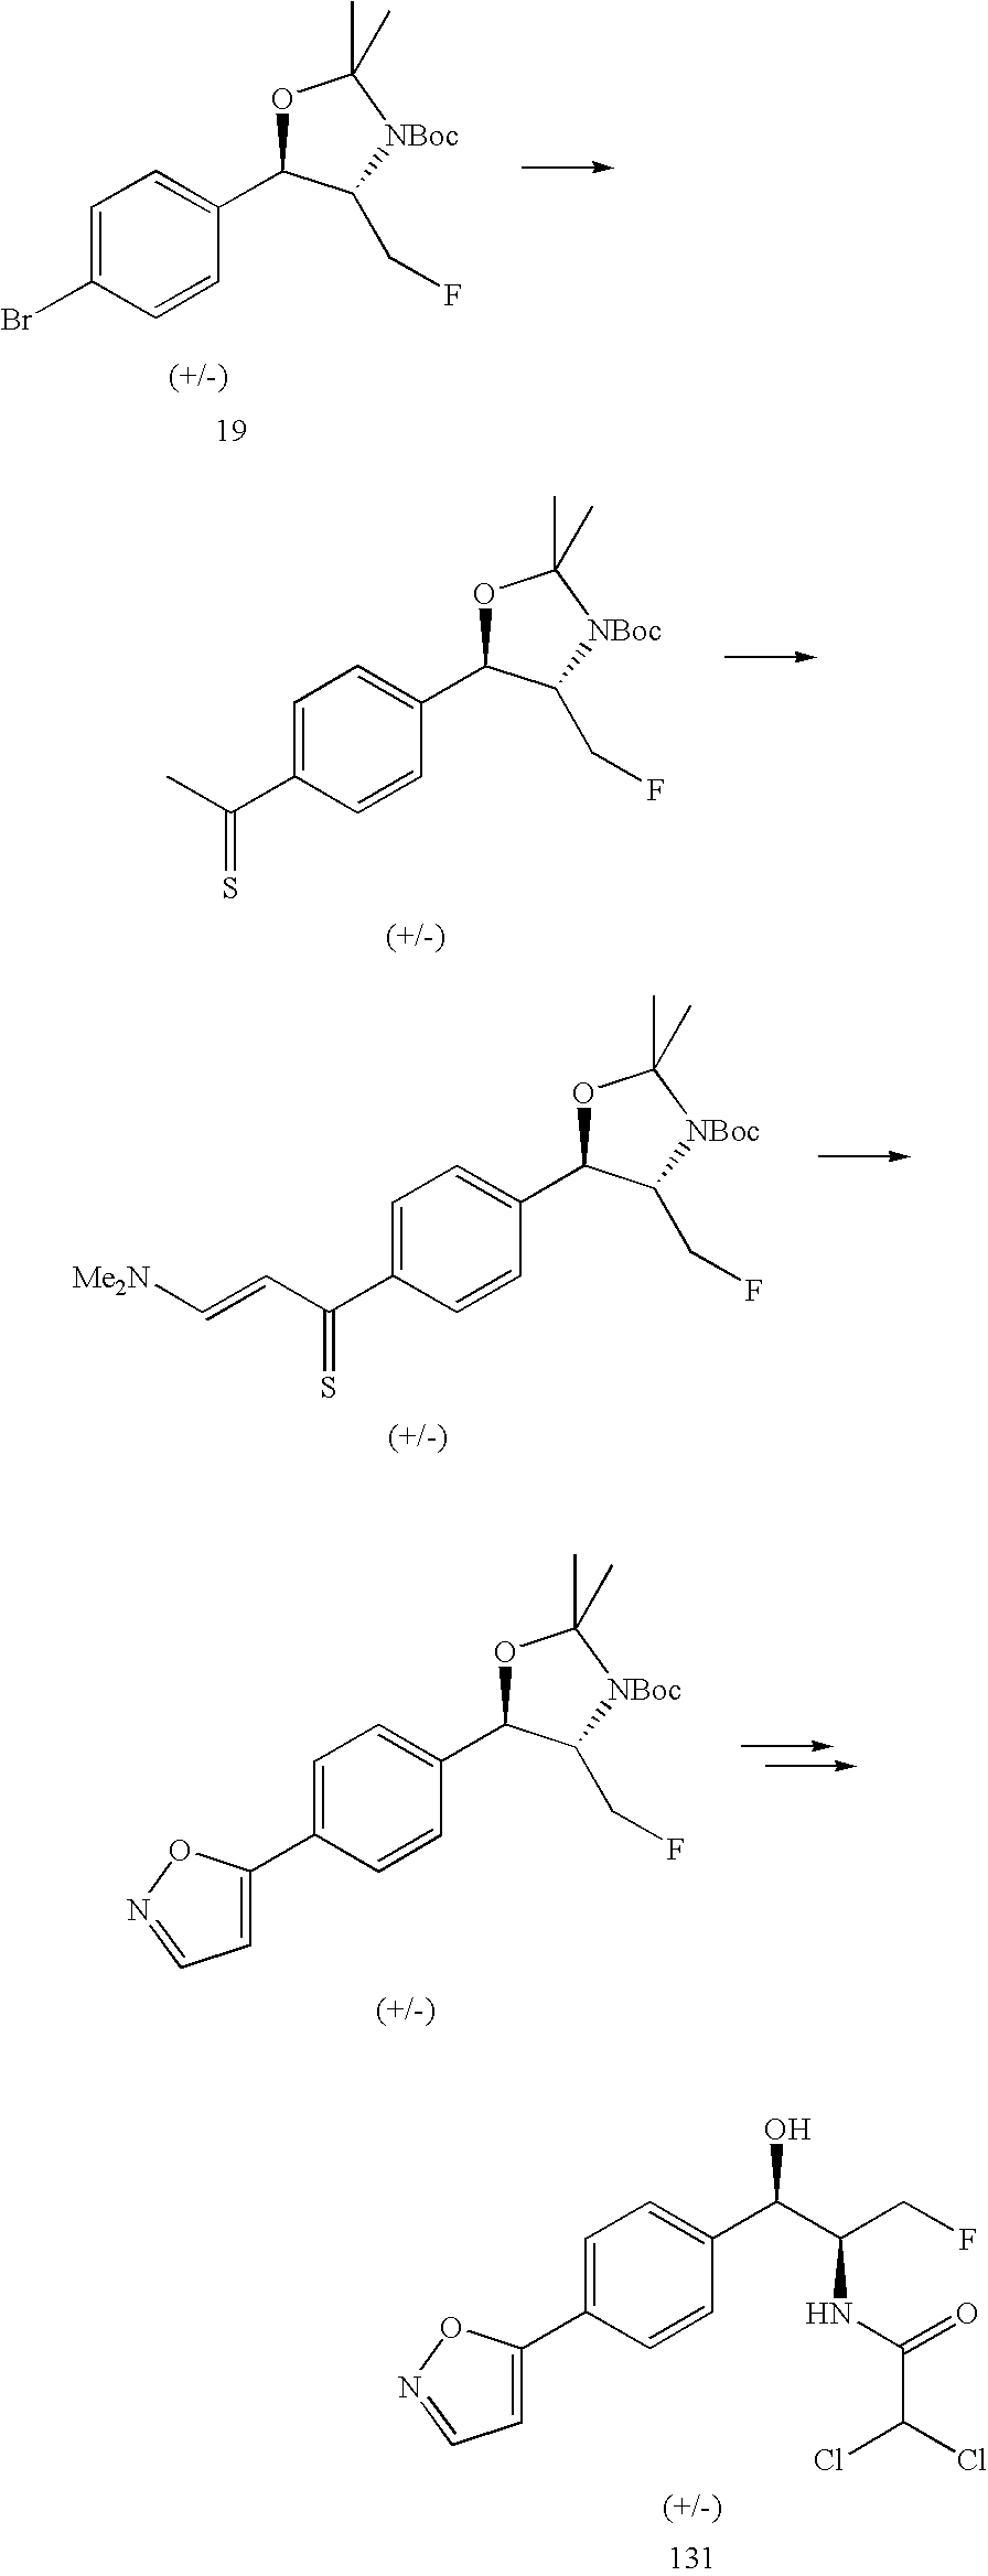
C1=C(C2=CC=NO2)C=CC(C(O)C(CF)NC(=O)C(Cl)Cl)=C1.C1=C(C(=S)C=C[Me2N])C=CC(C2OC(C)(C)[NBoc]C2CF)=C1.C1=C(C2=CC=C(C3OC(C)(C)[NBoc]C3CF)C=C2)ON=C1.C1=C(Br)C=CC(C2OC(C)(C)[NBoc]C2CF)=C1.C1=C(C(=S)C)C=CC(C2OC(C)(C)[NBoc]C2CF)=C1
